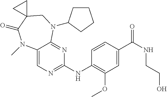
C1(NC2=C(OC)C=C(C(NCCO)=O)C=C2)=NC=C2C(=N1)N(C1CCCC1)CC1(C(=O)N2C)CC1
